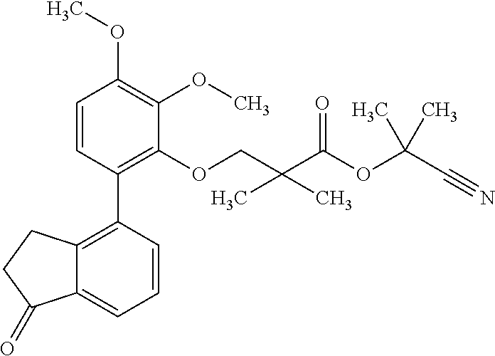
C1=CC(C2=C3C(=CC=C2)C(=O)CC3)=C(OCC(C(OC(C#N)(C)C)=O)(C)C)C(OC)=C1OC
